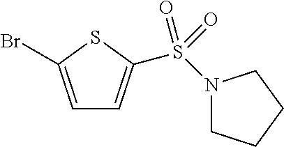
C1=C(Br)SC(S(N2CCCC2)(=O)=O)=C1
